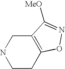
C1CC2=C(CN1)C([MeO])=NO2
